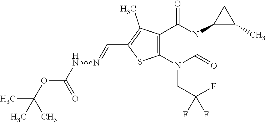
C12=C(N(CC(F)(F)F)C(=O)N(C3C(C)C3)C1=O)SC(C=NNC(OC(C)(C)C)=O)=C2C
